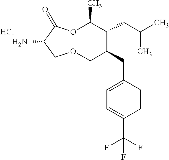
NC1C(=O)OC(C)C(CC(C)C)C(CC2=CC=C(C(F)(F)F)C=C2)COC1.Cl
